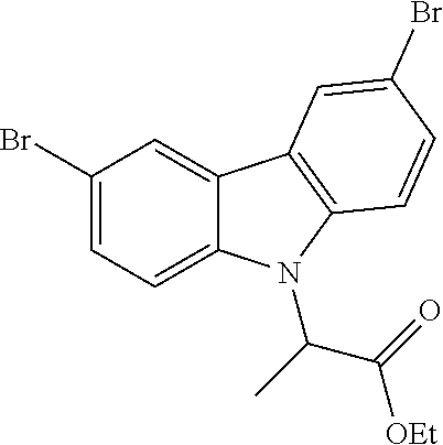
C1(Br)=CC=C2C(=C1)C1=C(N2C(C)C(=O)[OEt])C=CC(Br)=C1
